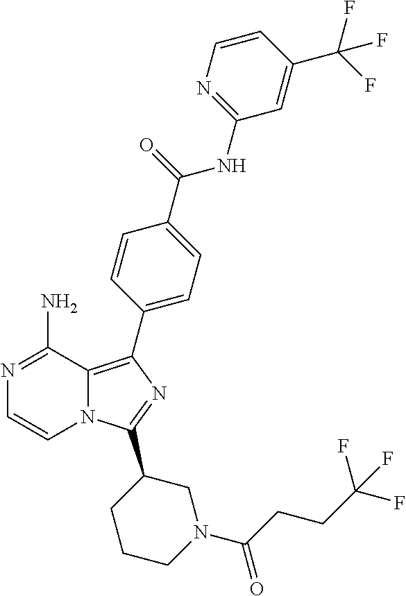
N12C(=C(C3=CC=C(C(=O)NC4=NC=CC(C(F)(F)F)=C4)C=C3)N=C1C1CCCN(C(CCC(F)(F)F)=O)C1)C(N)=NC=C2
